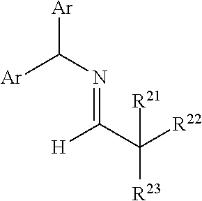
N(=C(C([R22])([R23])[R21])[H])C([Ar])[Ar]
